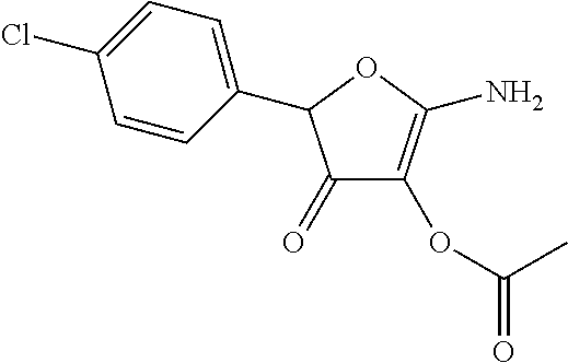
C1(C2C(=O)C(OC(=O)C)=C(N)O2)=CC=C(Cl)C=C1
